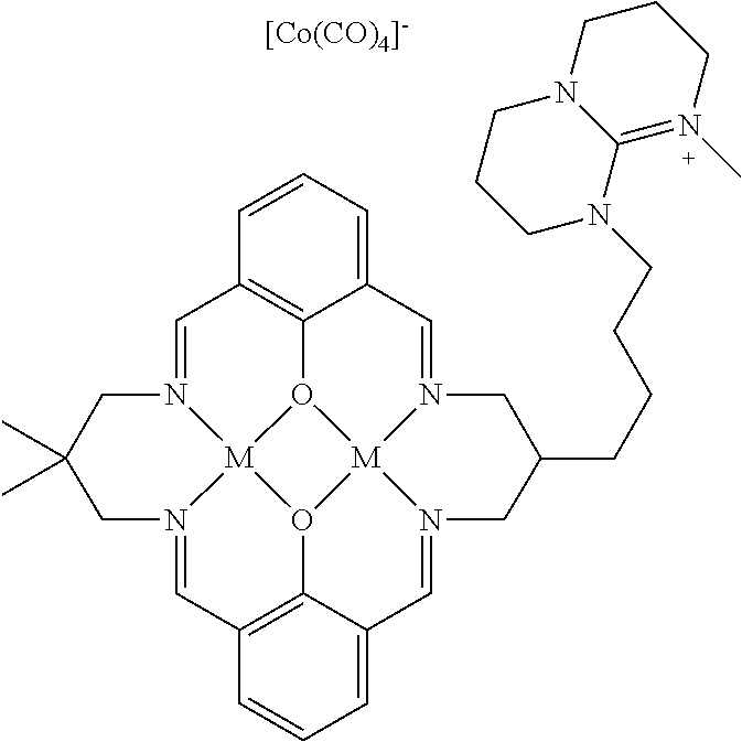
C1=N2[M]34O5C6=C1C=CC=C6C=N1[M]56O3C3=C(C=N4CC(C)(C)C2)C=CC=C3C=N6CC(CCCCN2C3=N(C)CCCN3CCC2)C1.[[Co(CO)4]-]
